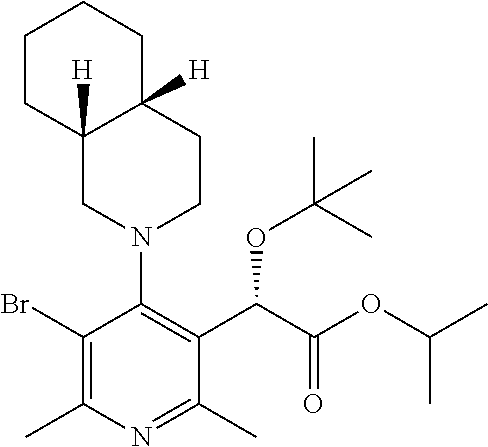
BrC1=C(C)N=C(C)C(C(C(OC(C)C)=O)OC(C)(C)C)=C1N1CC2([H])C([H])(CC1)CCCC2
